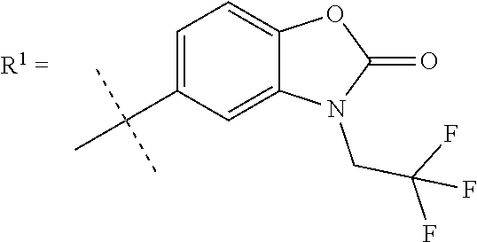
C1=C(C(C)(C)C)C=C2C(=C1)OC(=O)N2CC(F)(F)F
